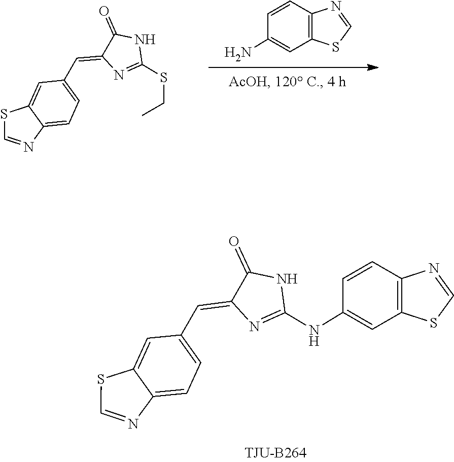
C1(SCC)=NC(=CC2=CC=C3N=CSC3=C2)C(=O)N1.C1=NC2=C(S1)C=C(N)C=C2.S1C=NC2=C1C=C(NC1=NC(=CC3=CC=C4N=CSC4=C3)C(=O)N1)C=C2
